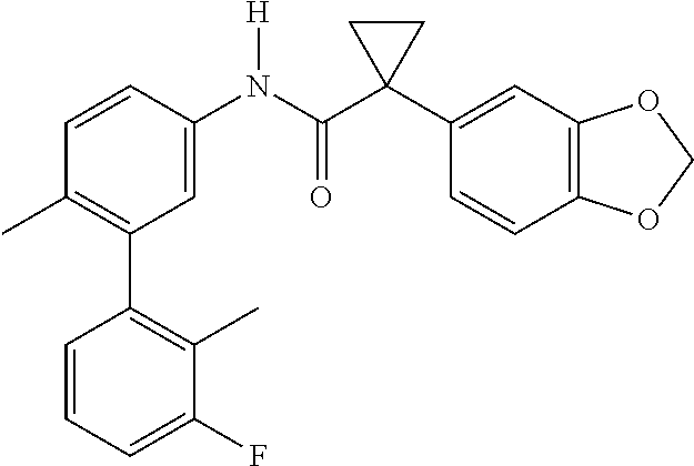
C1=C(N(C(C2(C3=CC4=C(C=C3)OCO4)CC2)=O)[H])C=CC(C)=C1C1=C(C)C(F)=CC=C1
